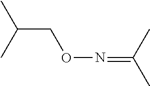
N(=C(C)C)OCC(C)C
